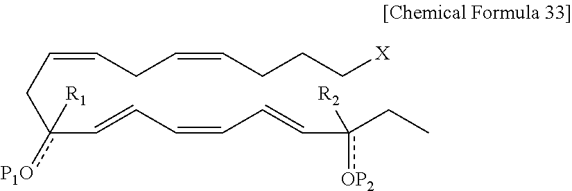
C(=CCc(C=CC=CC=Cc(CC)([R2])[OP2])([R1])[P1O])CC=CCCC[X]
